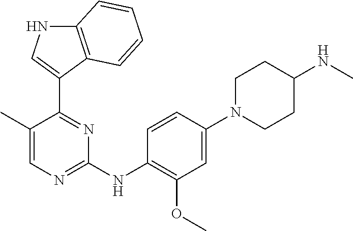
C1(C)=CN=C(NC2=C(OC)C=C(N3CCC(NC)CC3)C=C2)N=C1C1=CNC2=C1C=CC=C2
